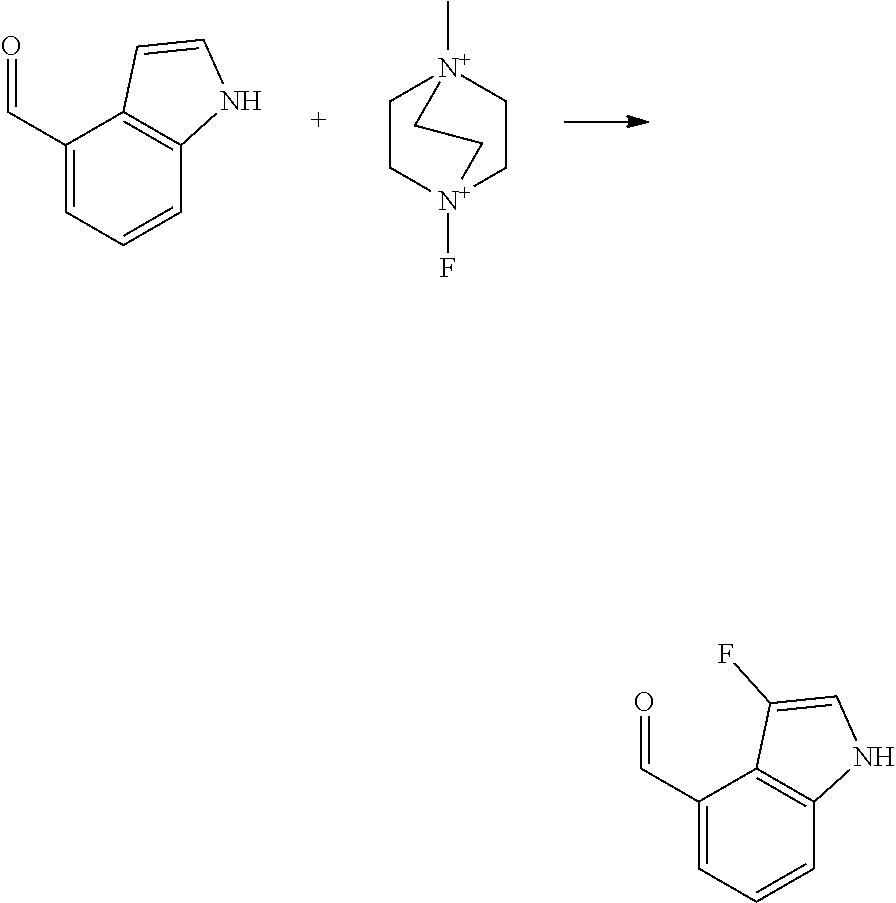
C1(C=O)=CC=CC2=C1C=CN2.C1C[N+]2(F)CC[N+]1(C)CC2.C1(C=O)=CC=CC2=C1C(F)=CN2
